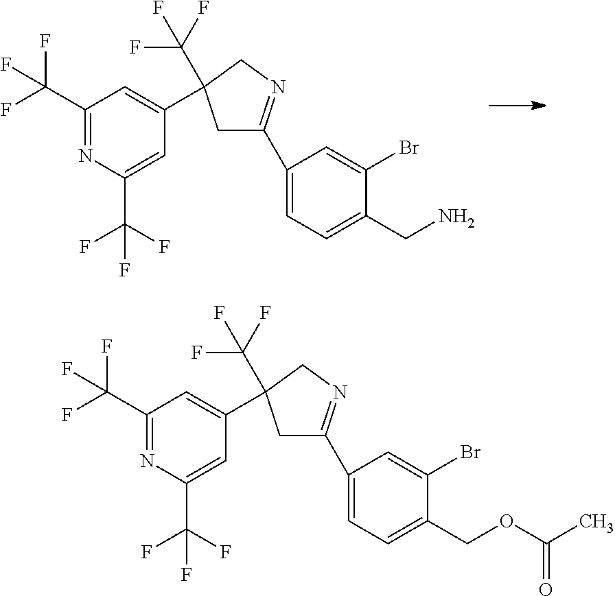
C1(C(F)(F)F)=NC(C(F)(F)F)=CC(C2(C(F)(F)F)CC(C3=CC=C(CN)C(Br)=C3)=NC2)=C1.C1(C(F)(F)F)=NC(C(F)(F)F)=CC(C2(C(F)(F)F)CC(C3=CC=C(COC(C)=O)C(Br)=C3)=NC2)=C1
